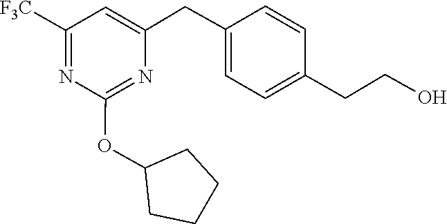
C1=CC(CCO)=CC=C1CC1=CC([F3C])=NC(OC2CCCC2)=N1
